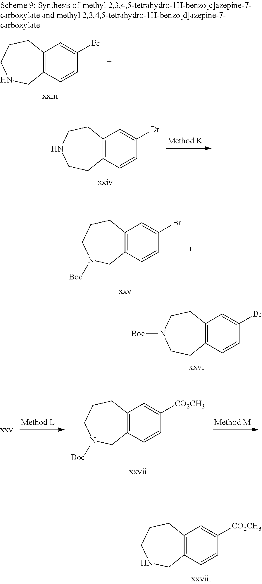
C12=C(C=CC(Br)=C1)CCNCC2.C12=C(C=CC(Br)=C1)CN([Boc])CCC2.C12=C(C=CC(Br)=C1)CCN([Boc])CC2.C12=C(C=CC(Br)=C1)CNCCC2.C12=C(C=CC([CO2CH3])=C1)CN([Boc])CCC2.C12=C(C=CC([CO2CH3])=C1)CNCCC2
